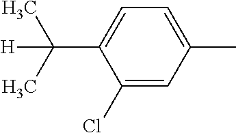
C1=C(Cl)C(C(C)([H])C)=CC=C1C
